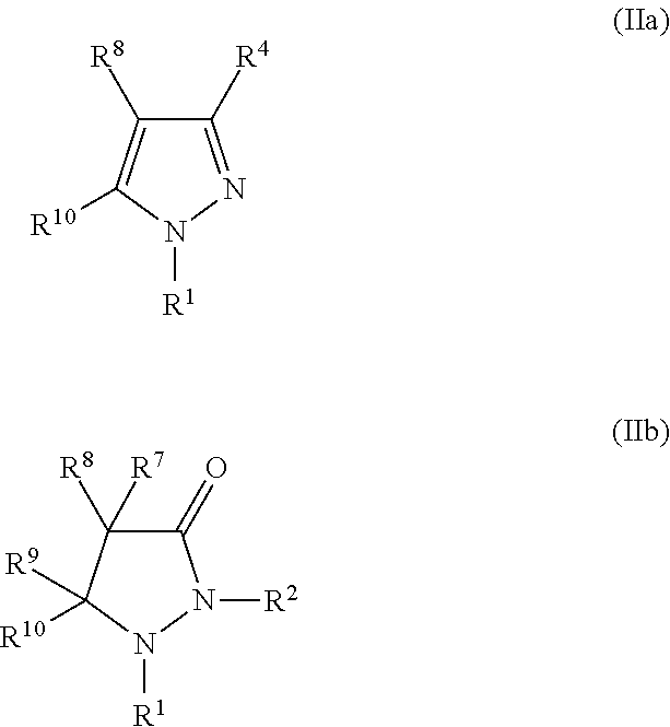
C1([R8])=C([R10])N([R1])N=C1[R4].C1([R7])([R8])C(=O)N([R2])N([R1])C1([R9])[R10]
